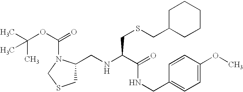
CC(OC(=O)N1C(CNC(C(=O)NCC2=CC=C(OC)C=C2)CSCC2CCCCC2)CSC1)(C)C
